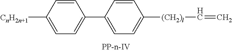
C1([CnH2n+1])=CC=C(C2=CC=C([(CH2)l]C=C)C=C2)C=C1
